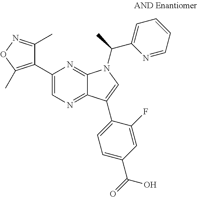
C12=NC=C(C3=C(C)ON=C3C)N=C1N(C(C1=CC=CC=N1)C)C=C2C1=CC=C(C(=O)O)C=C1F
